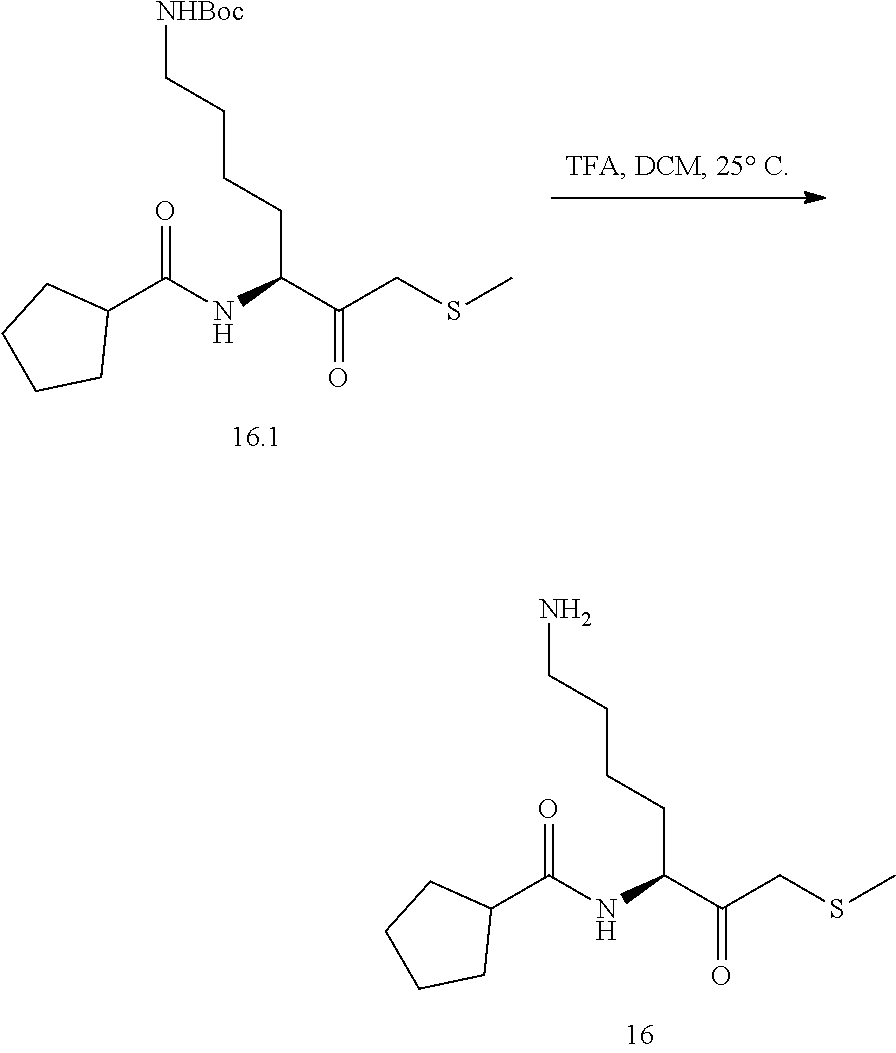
C(C(C(CSC)=O)NC(C1CCCC1)=O)CCCN.C(C(C(CSC)=O)NC(C1CCCC1)=O)CCC[NHBoc]
